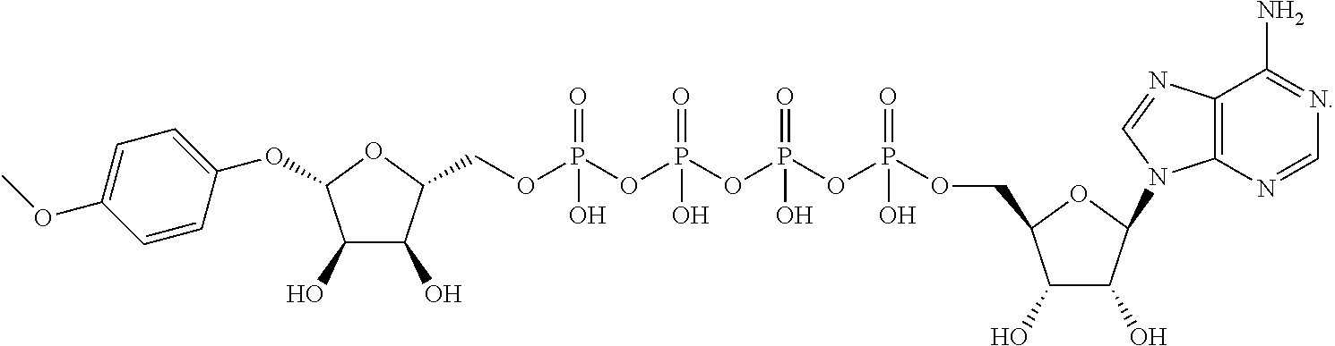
C1=CC(OC2C(O)C(O)C(COP(OP(OP(OP(OCC3C(O)C(O)C(N4C5=C(N=C4)C(N)=NC=N5)O3)(=O)O)(=O)O)(=O)O)(=O)O)O2)=CC=C1OC
